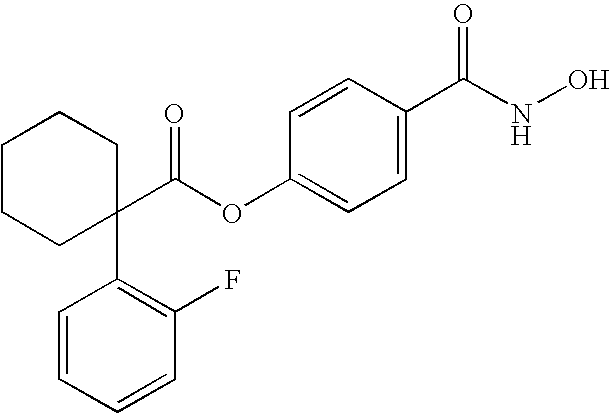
C1=CC(C(NO)=O)=CC=C1OC(C1(C2=C(F)C=CC=C2)CCCCC1)=O
